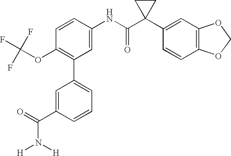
C1(NC(C2(C3=CC4=C(C=C3)OCO4)CC2)=O)=CC(C2=CC=CC(C(=O)N([H])[H])=C2)=C(OC(F)(F)F)C=C1
